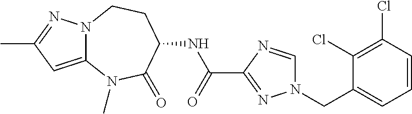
C12=CC(C)=NN1CCC(NC(C1=NN(CC3=CC=CC(Cl)=C3Cl)C=N1)=O)C(=O)N2C
